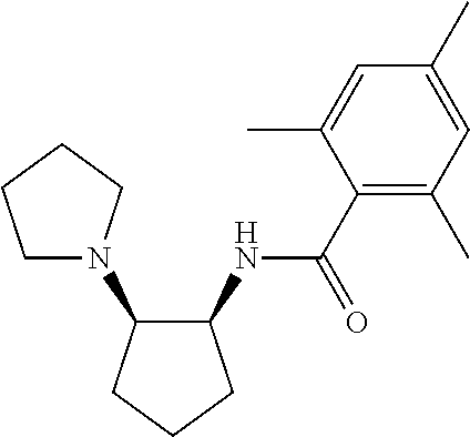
C1(NC(=O)C2=C(C)C=C(C)C=C2C)C(N2CCCC2)CCC1
